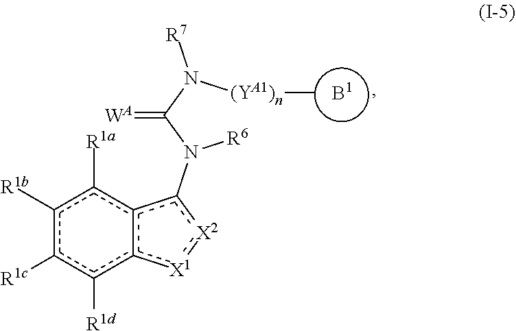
c1([R1b])c([R1c])c([R1d])c2c(c1[R1a])c(N([R6])C(N([(YA1)n]C)[R7])=[WA])[X2]:[X1]2.[B1]
